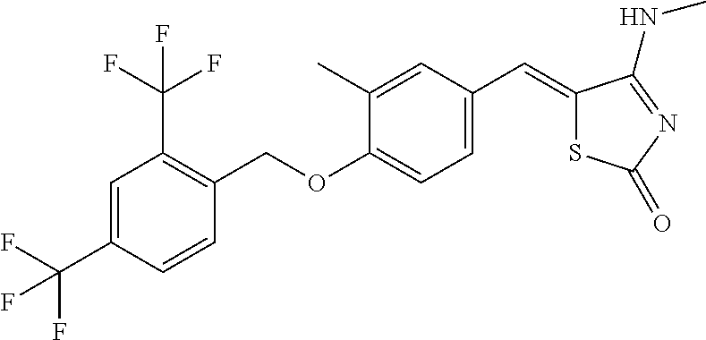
C1=C(C(F)(F)F)C=CC(COC2=CC=C(C=C3SC(=O)N=C3NC)C=C2C)=C1C(F)(F)F
